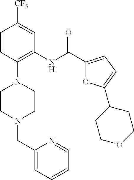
C1=CC(N2CCN(CC3=CC=CC=N3)CC2)=C(NC(C2=CC=C(C3CCOCC3)O2)=O)C=C1[CF3]
